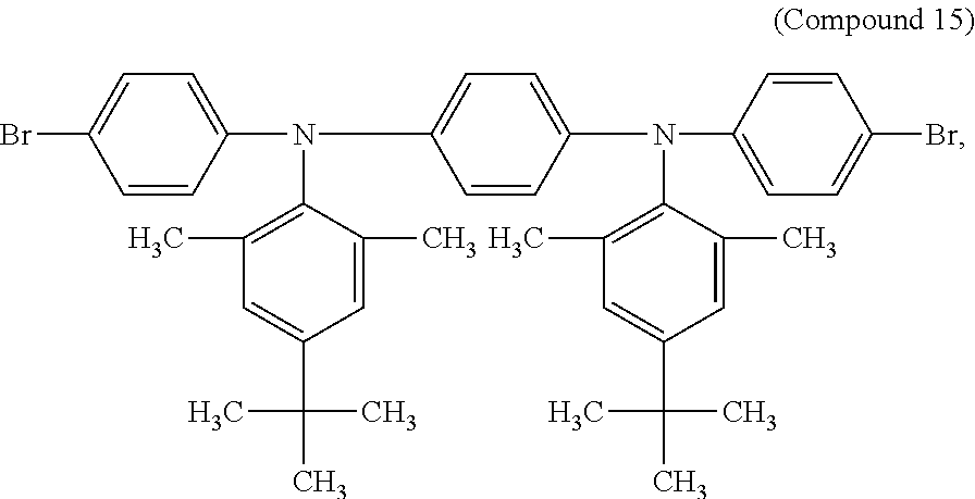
BrC1=CC=C(N(C2=CC=C(N(C3=CC=C(Br)C=C3)C3=C(C)C=C(C(C)(C)C)C=C3C)C=C2)C2=C(C)C=C(C(C)(C)C)C=C2C)C=C1
